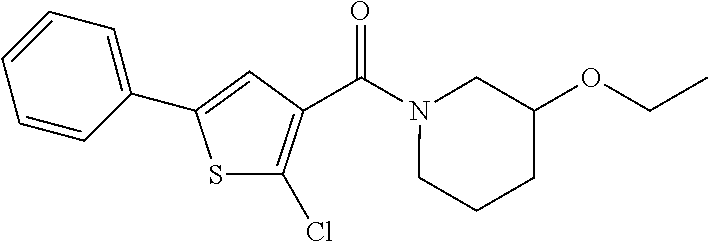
S1C(Cl)=C(C(N2CCCC(OCC)C2)=O)C=C1C1=CC=CC=C1
